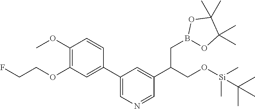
C1(C2=CN=CC(C(CO[Si](C)(C)C(C)(C)C)CB3OC(C)(C)C(C)(C)O3)=C2)=CC(OCCF)=C(OC)C=C1
